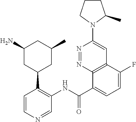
N1=NC2=C(C=C1N1C(C)CCC1)C(F)=CC=C2C(NC1=C(C2CC(C)CC(N)C2)C=CN=C1)=O
